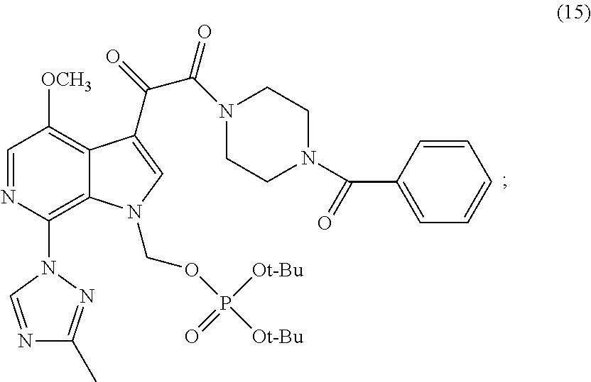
C1=NC(N2C=NC(C)=N2)=C2C(=C1[OCH3])C(C(=O)C(=O)N1CCN(C(C3=CC=CC=C3)=O)CC1)=CN2COP([Ot-Bu])([Ot-Bu])=O
